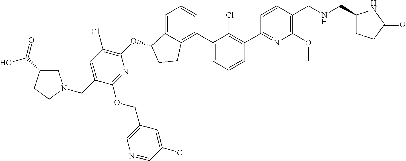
O(C1C2=CC=CC(C3=CC=CC(C4=NC(OC)=C(CNCC5CCC(=O)N5)C=C4)=C3Cl)=C2CC1)C1=C(Cl)C=C(CN2CC(C(O)=O)CC2)C(OCC2=CN=CC(Cl)=C2)=N1
